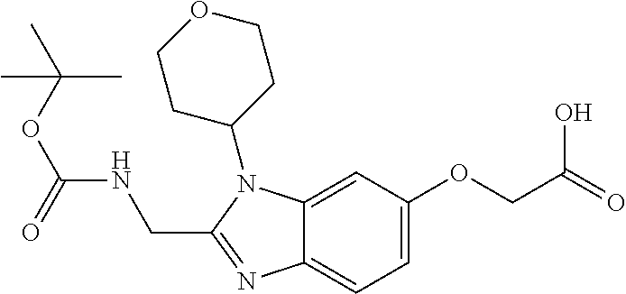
C1(OCC(=O)O)=CC=C2C(=C1)N(C1CCOCC1)C(CNC(OC(C)(C)C)=O)=N2
